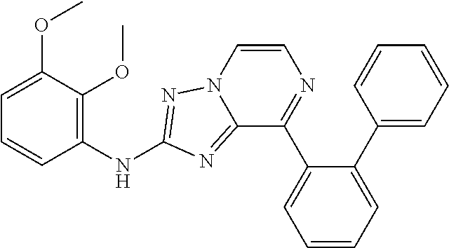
C12=NC(NC3=C(OC)C(OC)=CC=C3)=NN1C=CN=C2C1=CC=CC=C1C1=CC=CC=C1
